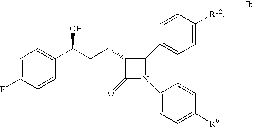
C1(C(CCC2C(=O)N(C3=CC=C([R9])C=C3)C2C2=CC=C([R12])C=C2)O)=CC=C(F)C=C1
